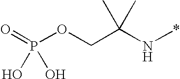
P(=O)(OCC(N*)(C)C)(O)O
